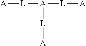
[A][L][A]([L][A])[L][A]
